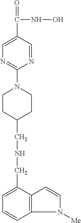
C12=C(C(CNCC3CCN(C4=NC=C(C(NO)=O)C=N4)CC3)=CC=C1)C=CN2[Me]
